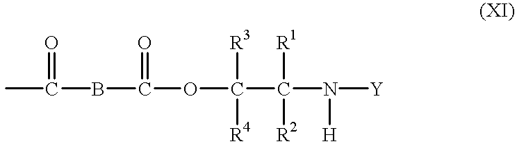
CC(=O)BC(=O)OC([R3])([R4])C([R1])([R2])N([H])[Y]
